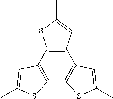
C12=C(C3=C(C4=C1C=C(C)S4)SC(C)=C3)SC(C)=C2
